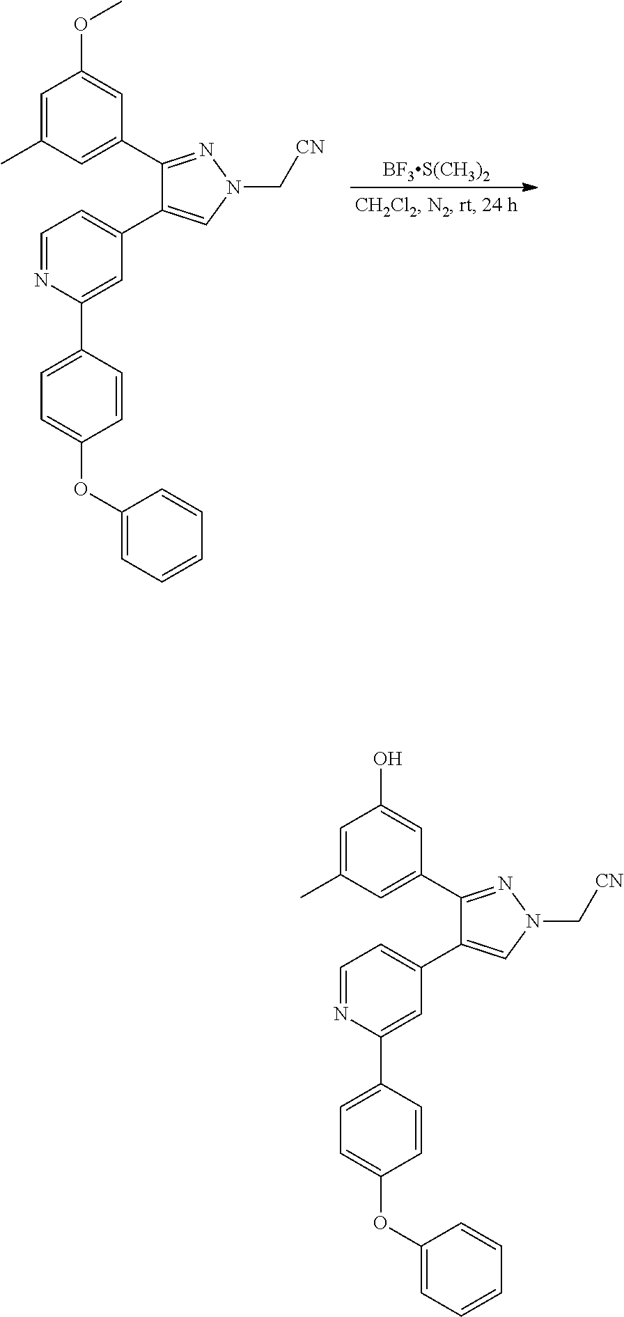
C1=C(C)C=C(C2=NN(C[CN])C=C2C2=CC=NC(C3=CC=C(OC4=CC=CC=C4)C=C3)=C2)C=C1OC.[BF3S(CH3)2].C1=C(C)C=C(C2=NN(C[CN])C=C2C2=CC=NC(C3=CC=C(OC4=CC=CC=C4)C=C3)=C2)C=C1O
